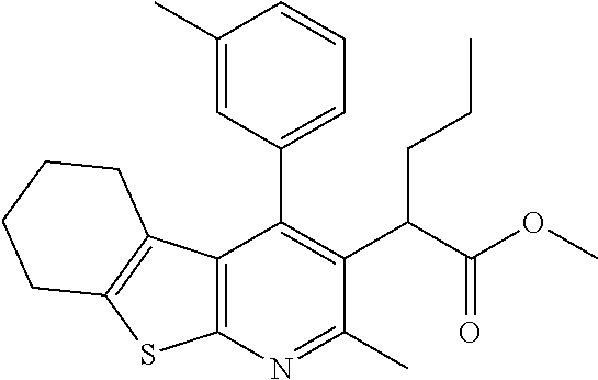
C12=C(N=C(C)C(C(C(OC)=O)CCC)=C1C1=CC=CC(C)=C1)SC1=C2CCCC1
